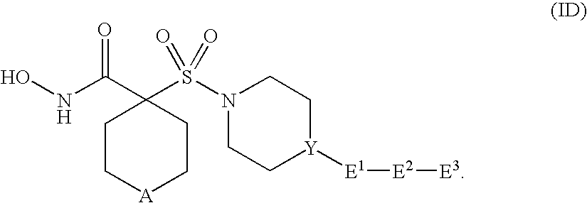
C1C[A]CCC1(C(NO)=O)S(N1CC[Y]([E1][E2][E3])CC1)(=O)=O
